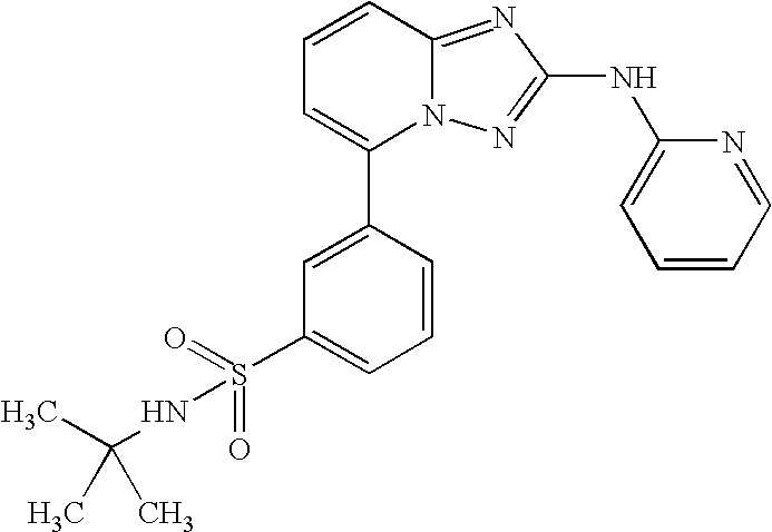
C1=CC2=NC(NC3=CC=CC=N3)=NN2C(C2=CC(S(=O)(=O)NC(C)(C)C)=CC=C2)=C1
